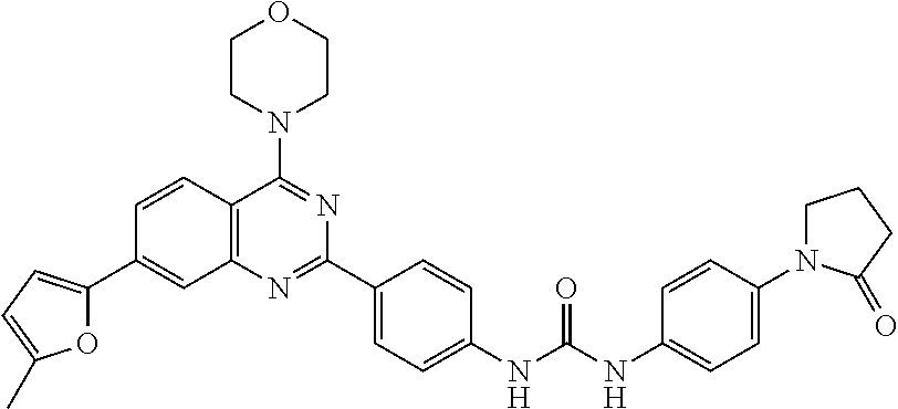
C1=CC2=C(C=C1C1=CC=C(C)O1)N=C(C1=CC=C(NC(NC3=CC=C(N4CCCC4=O)C=C3)=O)C=C1)N=C2N1CCOCC1
